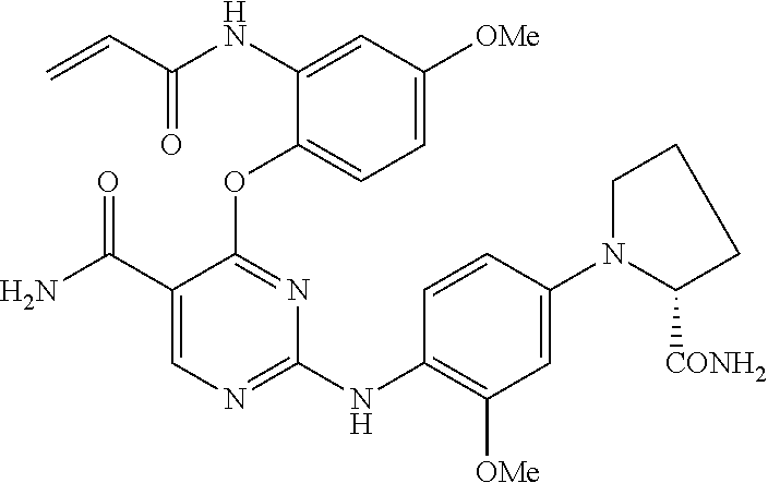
N(C1=CC([OMe])=CC=C1OC1=NC(NC2=C([OMe])C=C(N3CCCC3[CONH2])C=C2)=NC=C1C(=O)N)C(C=C)=O
